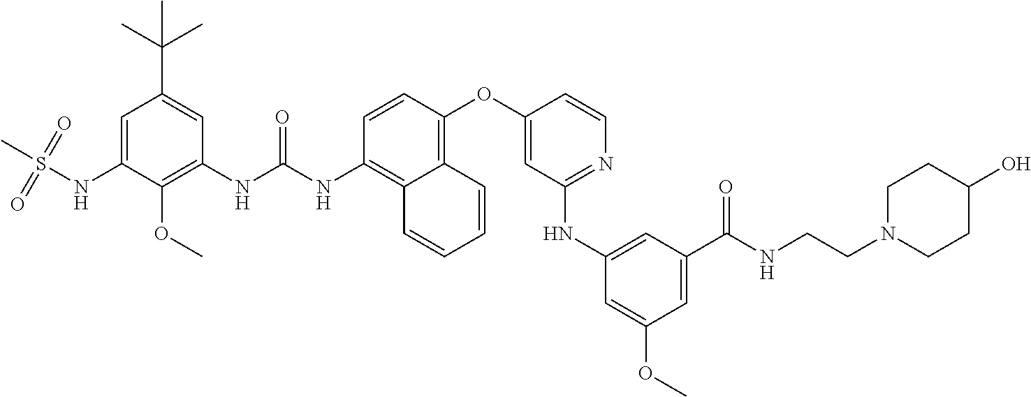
C1=C(NS(=O)(=O)C)C(OC)=C(NC(NC2=C3C(=C(OC4=CC(NC5=CC(C(NCCN6CCC(O)CC6)=O)=CC(OC)=C5)=NC=C4)C=C2)C=CC=C3)=O)C=C1C(C)(C)C
